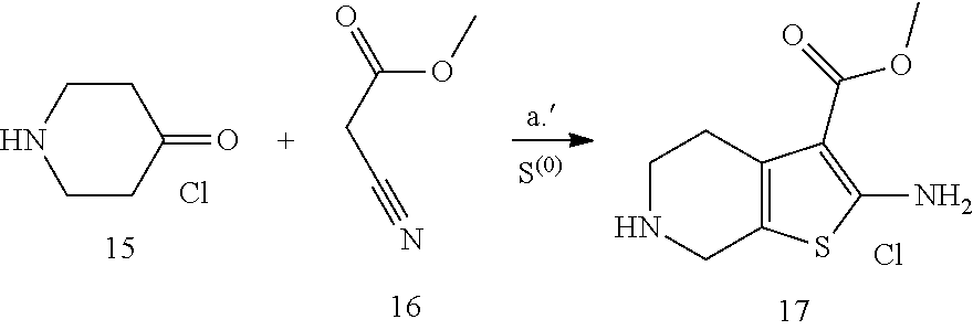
C1NCC2=C(C1)C(C(=O)OC)=C(N)S2.C1CC(=O)CCN1.O(C)C(CC#N)=O.Cl.Cl
